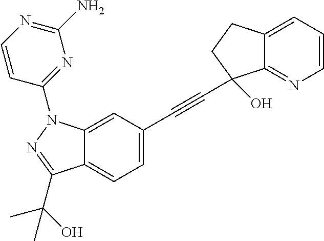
C12=CC=C(C#CC3(O)C4=NC=CC=C4CC3)C=C1N(C1=NC(N)=NC=C1)N=C2C(O)(C)C
